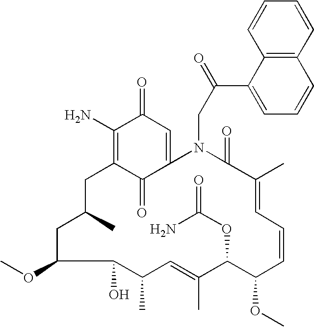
C1(N)=C2C(=O)C(=CC1=O)N(CC(C1=CC=CC3=C1C=CC=C3)=O)C(=O)C(C)=CC=CC(OC)C(OC(N)=O)C(C)=CC(C)C(O)C(OC)CC(C)C2
